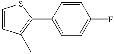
C1(C2=C(C)C=CS2)=CC=C(F)C=C1
